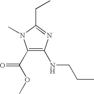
C1(C(OC)=O)=C(NCCC)N=C(CC)N1C
